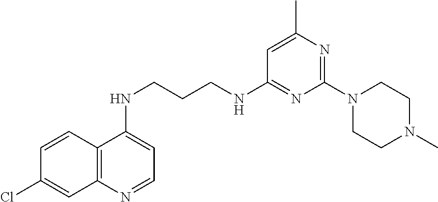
C1=CC2=C(C=C1Cl)N=CC=C2NCCCNC1=NC(N2CCN(C)CC2)=NC(C)=C1
